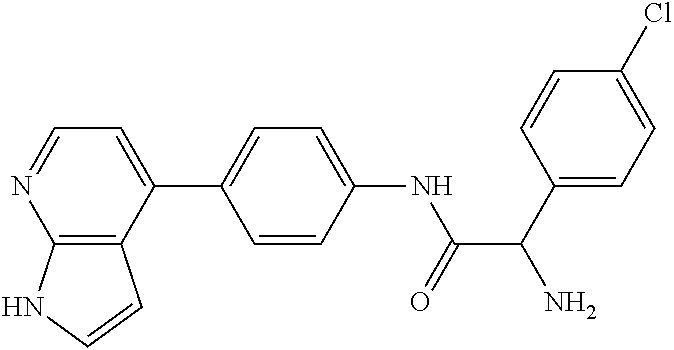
C1(C2=CC=C(NC(C(C3=CC=C(Cl)C=C3)N)=O)C=C2)=CC=NC2=C1C=CN2
